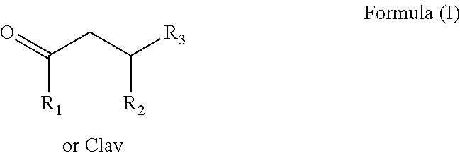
O=C(CC([R3])[R2])[R1]
